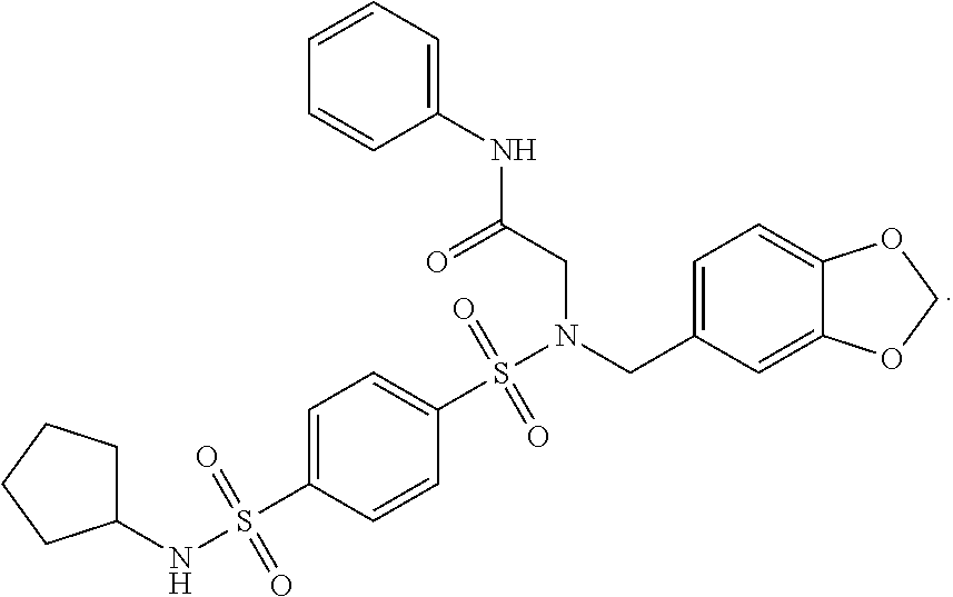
C1C(NS(C2=CC=C(S(N(CC3=CC=C4C(=C3)OCO4)CC(=O)NC3=CC=CC=C3)(=O)=O)C=C2)(=O)=O)CCC1
